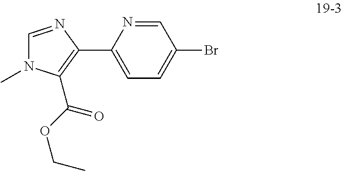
C1=NC(C2=C(C(OCC)=O)N(C)C=N2)=CC=C1Br
